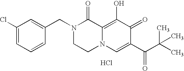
C1=C(CN2CCN3C(=C(O)C(=O)C(C(C(C)(C)C)=O)=C3)C2=O)C=CC=C1Cl.Cl
